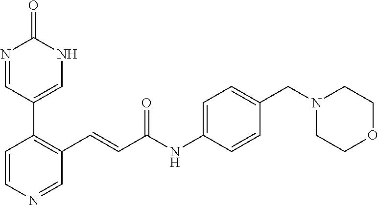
C1=CN=CC(C=CC(NC2=CC=C(CN3CCOCC3)C=C2)=O)=C1C1=CNC(=O)N=C1
